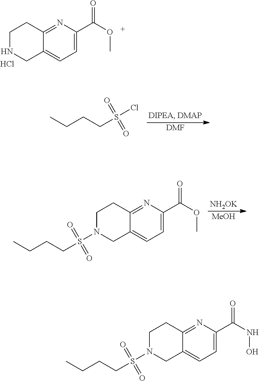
C1=C(C(NO)=O)N=C2C(=C1)CN(S(=O)(CCCC)=O)CC2.C1=C(C(OC)=O)N=C2C(=C1)CNCC2.Cl.O=S(CCCC)(=O)Cl.[DMF].C1=C(C(OC)=O)N=C2C(=C1)CN(S(=O)(CCCC)=O)CC2.[NH2OK].[MeOH]
